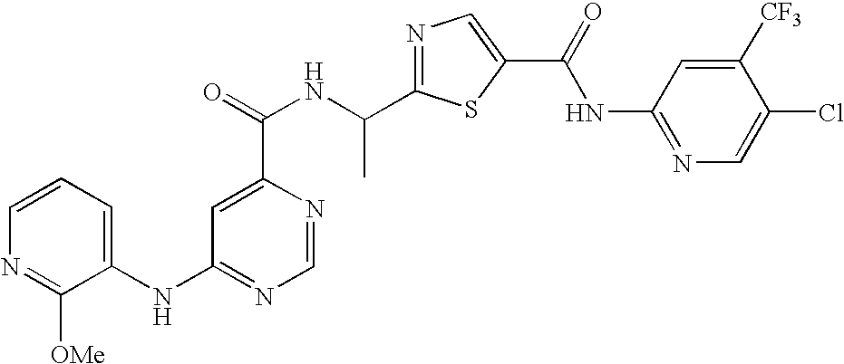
N1=C(C(NC(=O)C2=CC(NC3=CC=CN=C3[OMe])=NC=N2)C)SC(C(=O)NC2=NC=C(Cl)C([CF3])=C2)=C1
